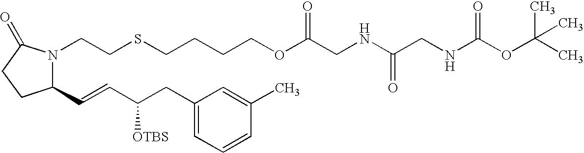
C1(C=CC(CC2=CC=CC(C)=C2)[OTBS])N(CCSCCCCOC(CNC(CNC(OC(C)(C)C)=O)=O)=O)C(=O)CC1
